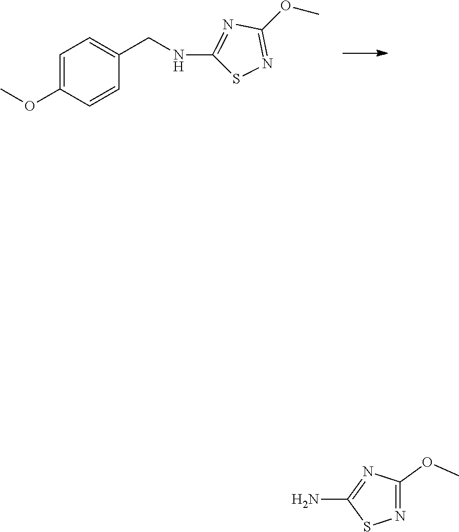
C1=C(OC)C=CC(CNC2=NC(OC)=NS2)=C1.N1=C(OC)N=C(N)S1
